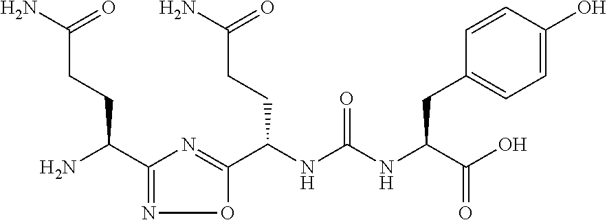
C(NC(NC(C(O)=O)CC1=CC=C(O)C=C1)=O)(C1=NC(C(N)CCC(=O)N)=NO1)CCC(=O)N
